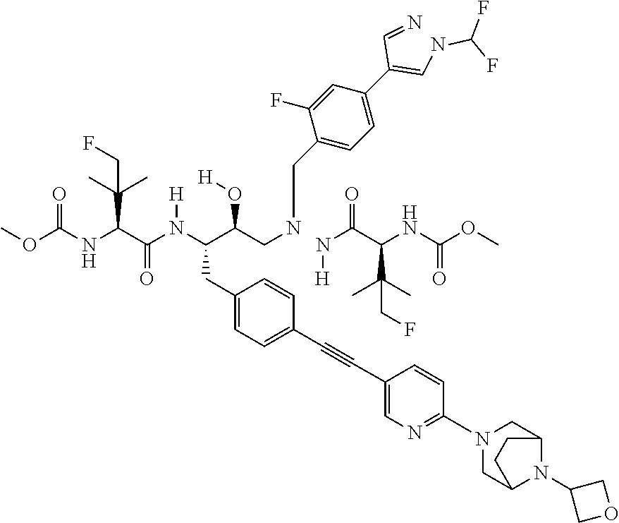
COC(NC(C(N(C(C(CNCC1=CC=C(C(=CNC(F)F)C=N)C=C1F)O[H])CC1=CC=C(C#CC2=CN=C(N3CC4N(C5COC5)C(C3)CC4)C=C2)C=C1)[H])=O)C(CF)(C)C)=O.N(C(C(NC(OC)=O)C(C)(C)CF)=O)[H]
